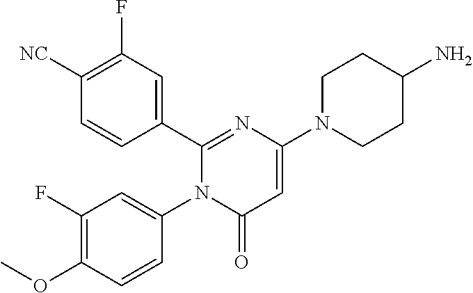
C1([NC])=C(F)C=C(C2=NC(N3CCC(N)CC3)=CC(=O)N2C2=CC(F)=C(OC)C=C2)C=C1
